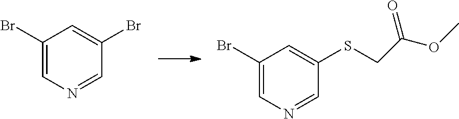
C1(Br)=CN=CC(Br)=C1.C1(Br)=CN=CC(SCC(OC)=O)=C1
